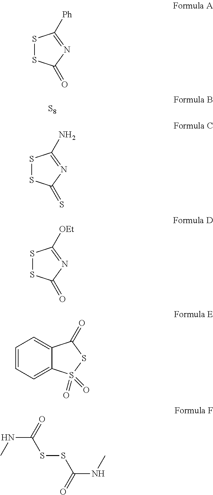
S1SC(=O)N=C1[Ph].[S8].S1SC(=S)N=C1N.S1SC(=O)N=C1[OEt].C1=CC=C2C(=C1)C(=O)SS2(=O)=O.N(C(SSC(NC)=O)=O)C
